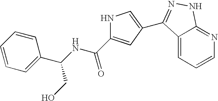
C12=CC=CN=C1NN=C2C1=CNC(C(NC(C2=CC=CC=C2)CO)=O)=C1
